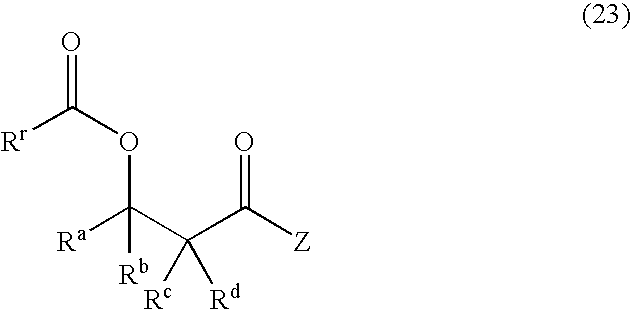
[Ra]C(C(C([Z])=O)([Rc])[Rd])(OC(=O)[Rr])[Rb]
